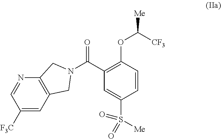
C1=CC(OC([Me])[CF3])=C(C(=O)N2CC3=C(N=CC([F3C])=C3)C2)C=C1S([Me])(=O)=O
